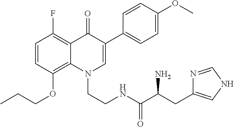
C1=CC(OCCC)=C2C(=C1F)C(=O)C(C1=CC=C(OC)C=C1)=CN2CCNC(C(CC1=CNC=N1)N)=O
